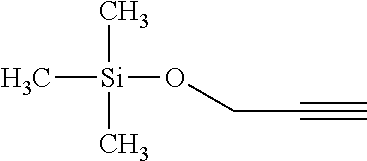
C[Si](C)(C)OCC#C
